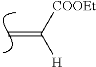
C=C([COOEt])[H]
